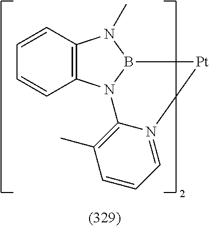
C12=C(N3B(N1C)[Pt]N1=CC=CC(C)=C31)C=CC=C2
